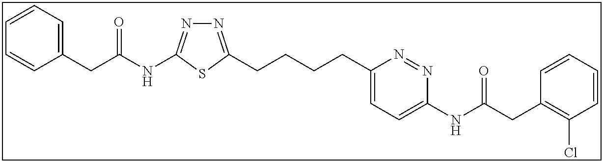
C1=CC=C(CC(NC2=NN=C(CCCCC3=CC=C(NC(=O)CC4=C(Cl)C=CC=C4)N=N3)S2)=O)C=C1
